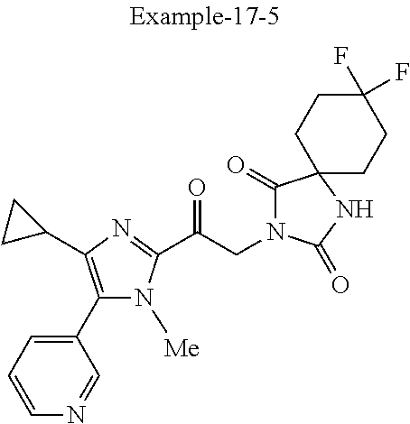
C1=CC=C(C2=C(C3CC3)N=C(C(CN3C(=O)C4(NC3=O)CCC(F)(F)CC4)=O)N2[Me])C=N1
